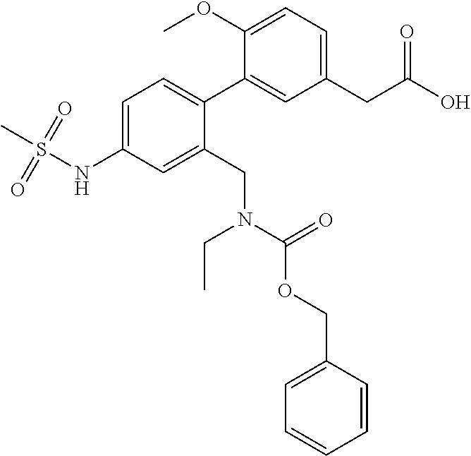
C1=C(NS(C)(=O)=O)C=C(CN(CC)C(OCC2=CC=CC=C2)=O)C(C2=CC(CC(O)=O)=CC=C2OC)=C1
